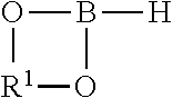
[R1]1OB([H])O1
